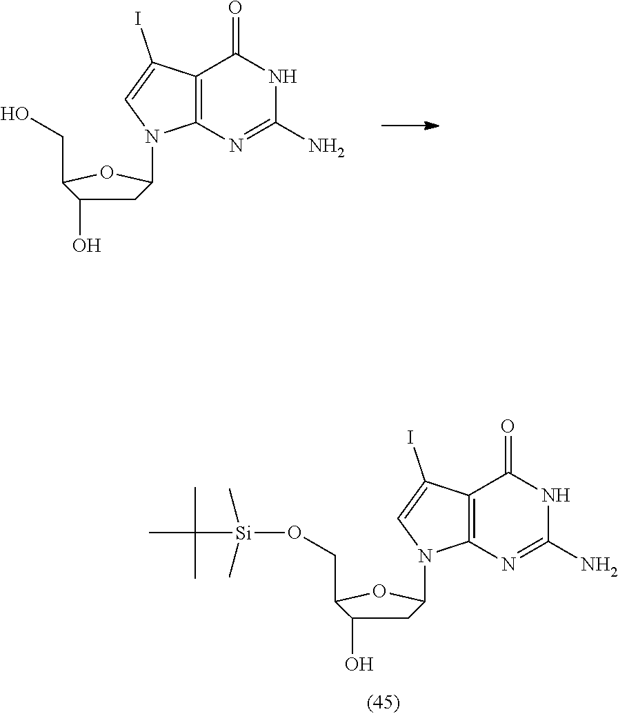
C12=C(N=C(N)NC1=O)N(C1CC(O)C(CO)O1)C=C2I.C12=C(N=C(N)NC1=O)N(C1CC(O)C(CO[Si](C(C)(C)C)(C)C)O1)C=C2I
